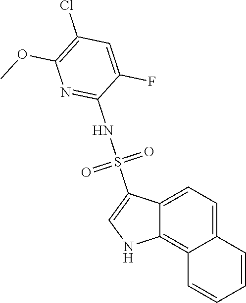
C12=CC=C3C(=C1NC=C2S(NC1=NC(OC)=C(Cl)C=C1F)(=O)=O)C=CC=C3
